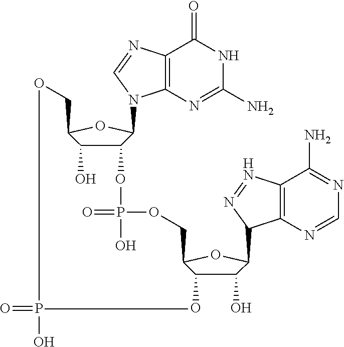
C12=C(N=C(N)NC1=O)N(C1C(OP(=O)(O)OCC3C(O)C(O)C(C4C5=C(C(N)=NC=N5)N=N4)O3)C(O)C(CO)O1)C=N2.O=PO
